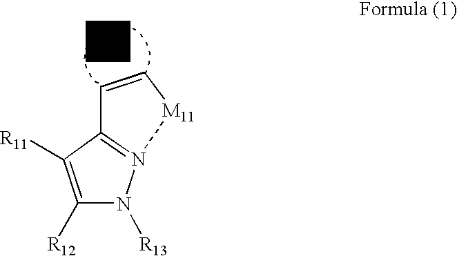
C1([R12])=C([R11])C2=N(N1[R13])[M11]C=C2
